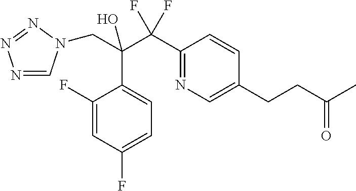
N1=CN(CC(O)(C(C2=NC=C(CCC(C)=O)C=C2)(F)F)C2=CC=C(F)C=C2F)N=N1
